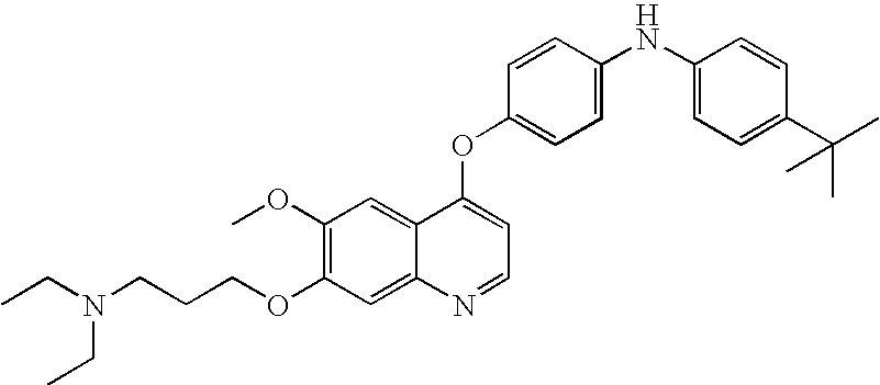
C1=CC(OC2=CC=NC3=CC(OCCCN(CC)CC)=C(OC)C=C23)=CC=C1NC1=CC=C(C(C)(C)C)C=C1
